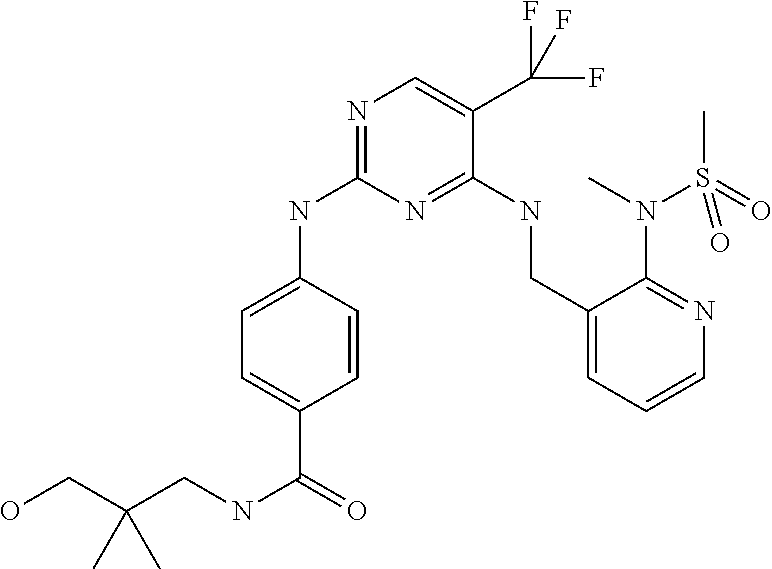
C1=C(NC2=NC=C(C(F)(F)F)C(NCC3=CC=CN=C3N(C)S(C)(=O)=O)=N2)C=CC(C(=O)NCC(CO)(C)C)=C1
